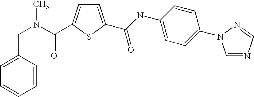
C1=C(C(=O)NC2=CC=C(N3C=NC=N3)C=C2)SC(C(N(CC2=CC=CC=C2)C)=O)=C1
